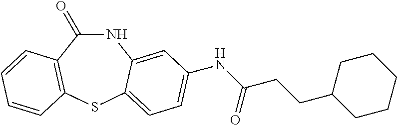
N1C(=O)C2=C(SC3=CC=C(NC(CCC4CCCCC4)=O)C=C13)C=CC=C2
